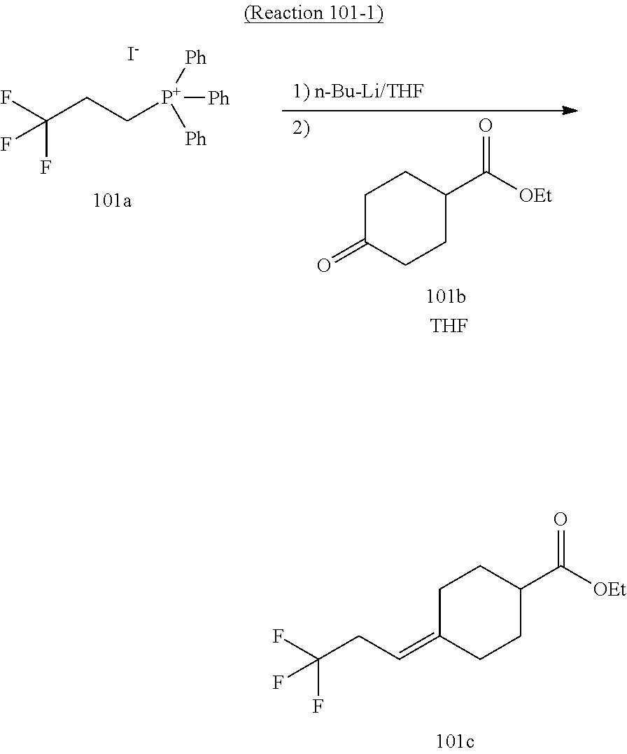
FC(CC[P+]([Ph])([Ph])[Ph])(F)F.[I-].C1C(=O)CCC(C([OEt])=O)C1.[THF].C1C(=CCC(F)(F)F)CCC(C([OEt])=O)C1
